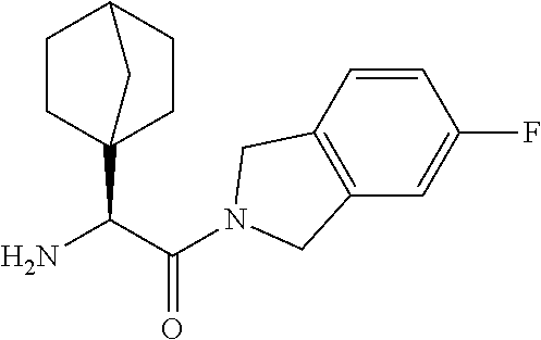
NC(C(N1CC2=C(C1)C=CC(F)=C2)=O)C12CCC(CC1)C2
